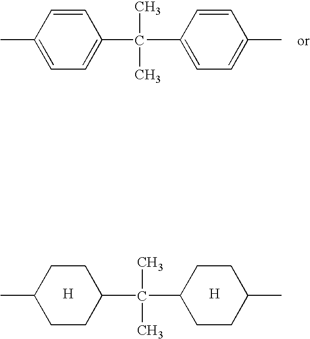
C1(C)=CC=C(C(C2=CC=C(C)C=C2)(C)C)C=C1.C1(C)CCC(C(C2CCC(C)CC2)(C)C)CC1.[H].[H]
